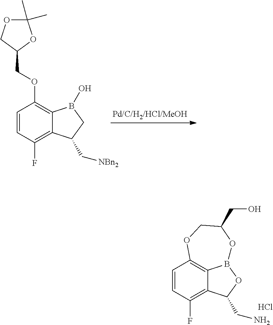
C1=CC(F)=C2C3=C1OCC(CO)OB3OC2CN.Cl.C1=CC(F)=C2C(=C1OCC1COC(C)(C)O1)B(O)CC2C[NBn2]
